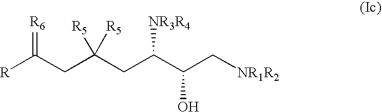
[R]C(CC(CC(C(C[NR1R2])O)[NR3R4])([R5])[R5])=[R6]
